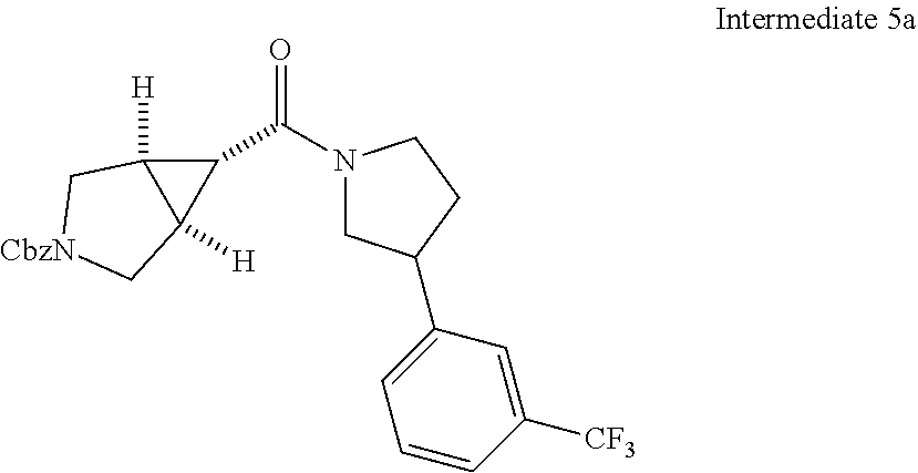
C1C(C2=CC=CC([CF3])=C2)CCN1C(C1C2([H])C1([H])C[CbzN]C2)=O
